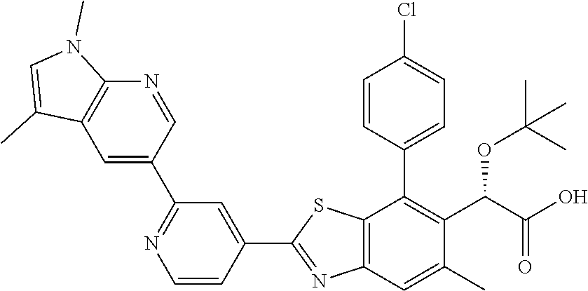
C1=CC(C2=C(C(OC(C)(C)C)C(=O)O)C(C)=CC3=C2SC(C2=CC(C4=CC5=C(N=C4)N(C)C=C5C)=NC=C2)=N3)=CC=C1Cl
